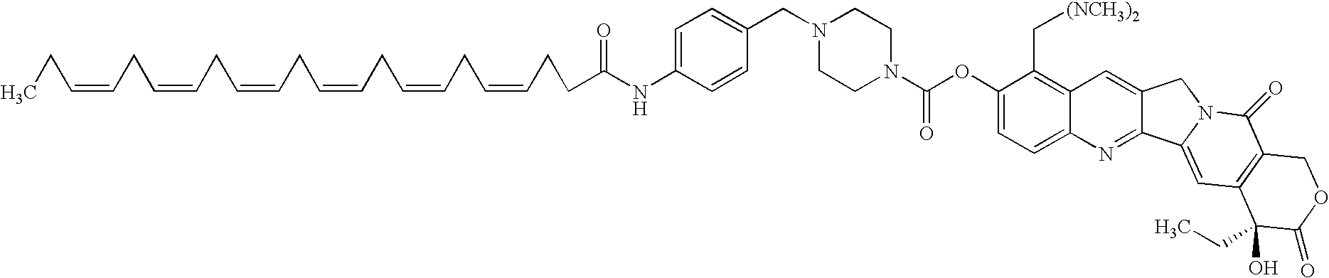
C1=C(NC(CCC=CCC=CCC=CCC=CCC=CCC=CCC)=O)C=CC(CN2CCN(C(OC3=CC=C4C(=C3C[(NCH3)2])C=C3C(=N4)C4=CC5=C(C(=O)N4C3)COC(=O)C5(O)CC)=O)CC2)=C1
